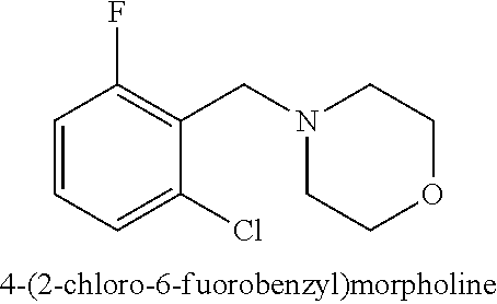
C1=CC=C(Cl)C(CN2CCOCC2)=C1F
